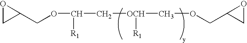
O1CC1COC([R1])C[OCH]([R1])COCC1CO1
